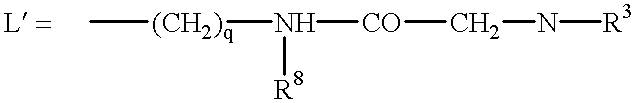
C[(CH2)q]N([CO]CN[R3])[R8]
